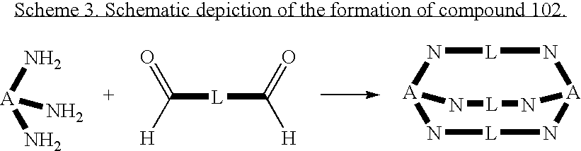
N[A](N)N.C([L]C([H])=O)(=O)[H].N1[L]N[A]2N[L]N[A]1N[L]N2
